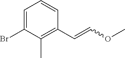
C1=C(Br)C(C)=C(C=COC)C=C1
